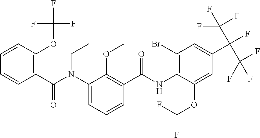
C1=CC(OC(F)(F)F)=C(C(N(C2=CC=CC(C(NC3=C(Br)C=C(C(C(F)(F)F)(C(F)(F)F)F)C=C3OC(F)F)=O)=C2OC)CC)=O)C=C1
